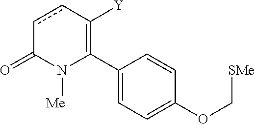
C1(C2=C([Y])ccC(=O)N2[Me])=CC=C(OC[SMe])C=C1
